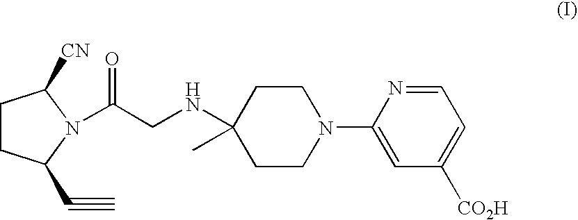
C1=NC(N2CCC(NCC(=O)N3C(C#C)CCC3[CN])(C)CC2)=CC([CO2H])=C1
